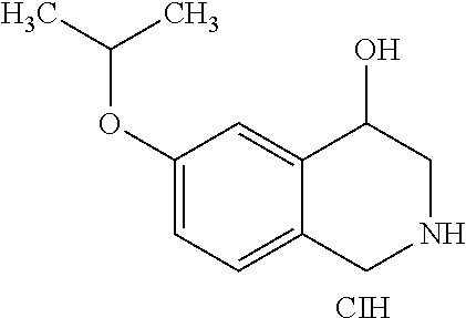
C1(OC(C)C)=CC=C2C(=C1)C(O)CNC2.[CIH]
